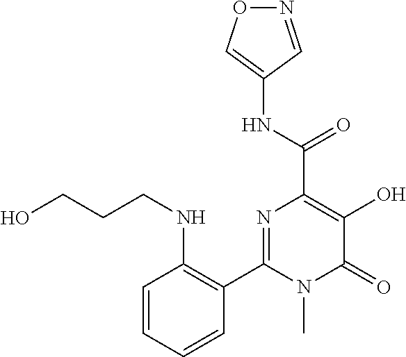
N1=CC(NC(C2=C(O)C(=O)N(C)C(C3=C(NCCCO)C=CC=C3)=N2)=O)=CO1
